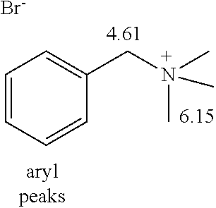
C1=CC=CC(CN(C)(C)C)=C1.[Br-].[4.61].[6.15]
